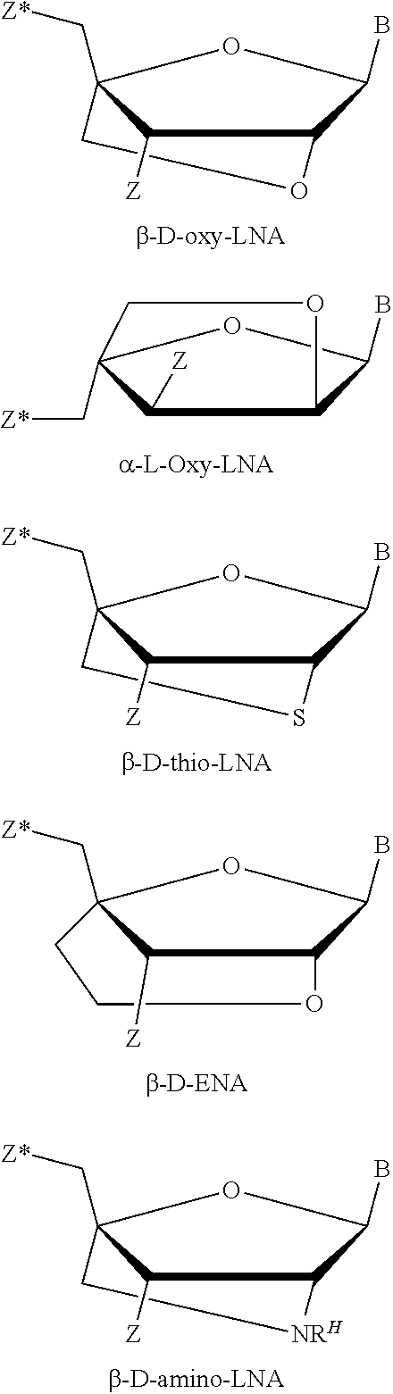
C1OC2C(B)OC1(C[Z*])C2[Z].C1([Z])C2(C[Z*])COC1C(B)O2.C1SC2C(B)OC1(C[Z*])C2[Z].[Z]C1C2(C[Z*])CCOC1C(B)O2.BC1C2[NRH]CC(C[Z*])(O1)C2[Z]
